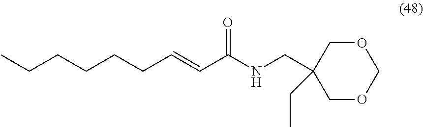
C(CCC=CC(NCC1(CC)COCOC1)=O)CCC
